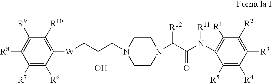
[R8]C1=C([R9])C([R10])=C([W]CC(CN2CCN(C(C(N([R11])C3=C([R1])C([R2])=C([R3])C([R4])=C3[R5])=O)[R12])CC2)O)C([R6])=C1[R7]
